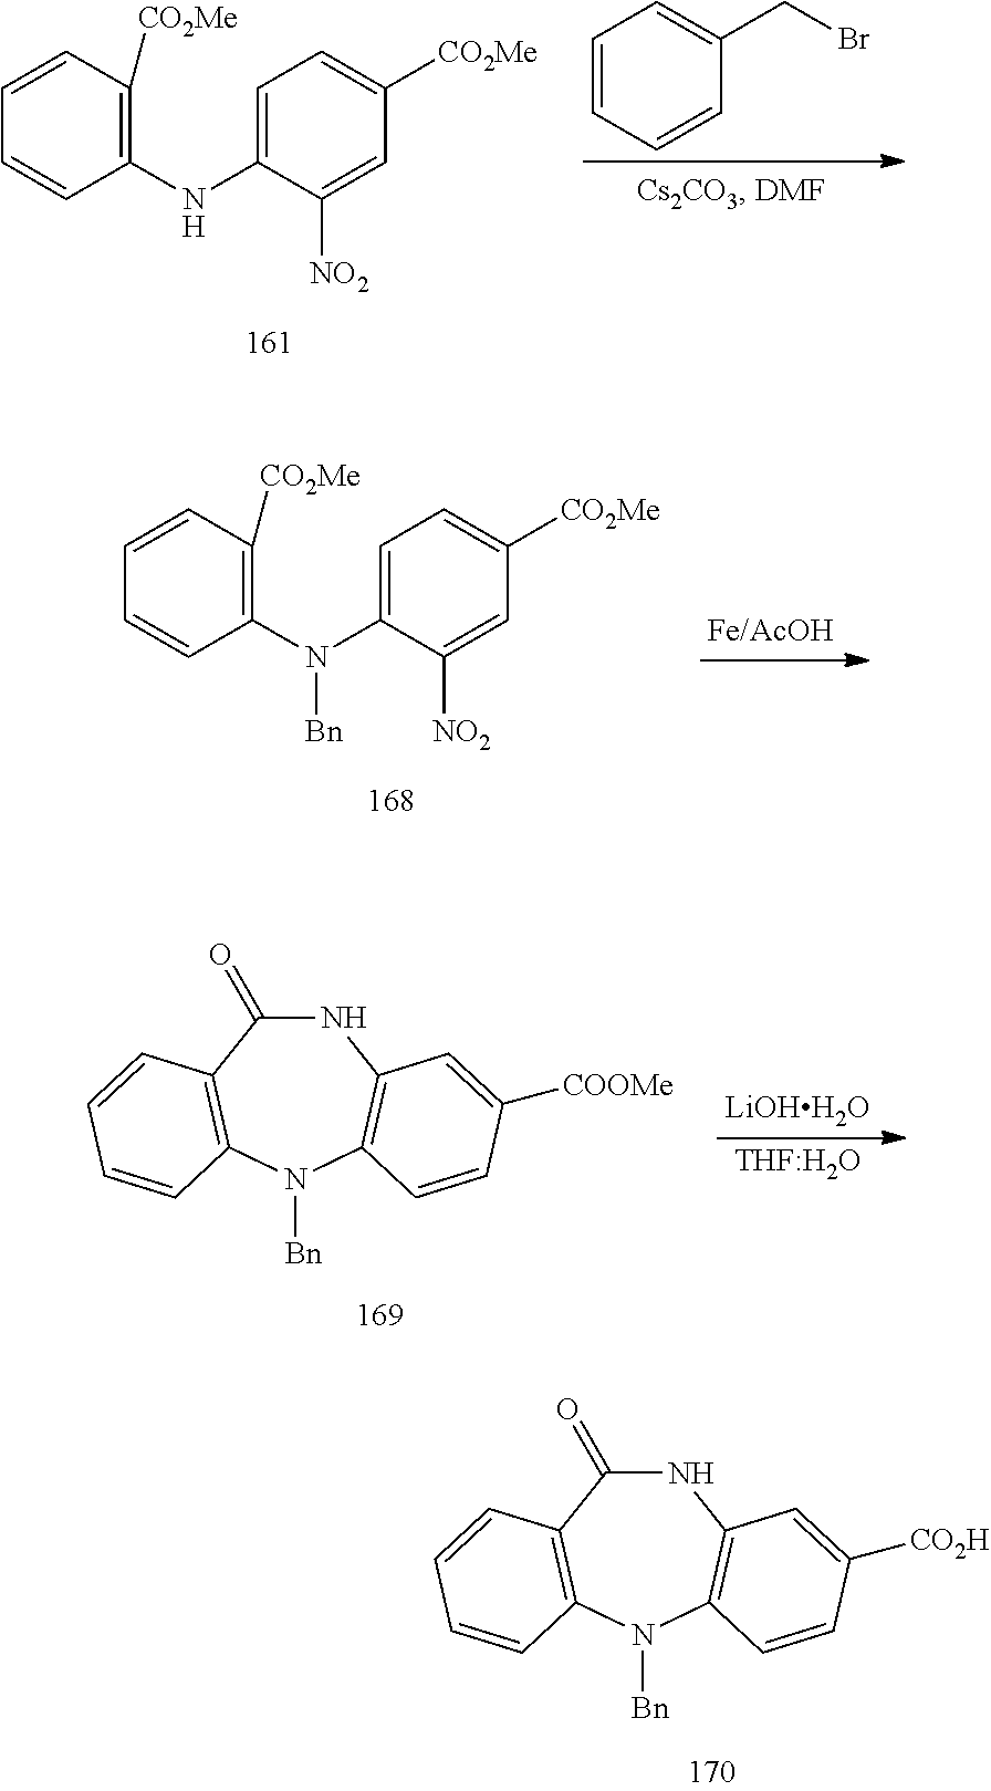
C1=CC([CO2Me])=C(N(C2=CC=C([CO2Me])C=C2[NO2])[Bn])C=C1.N1C(=O)C2=C(N([Bn])C3=C1C=C([CO2H])C=C3)C=CC=C2.[LiOHH2O].[THF:H2O].N1C(=O)C2=C(N([Bn])C3=C1C=C([COOMe])C=C3)C=CC=C2.C1=CC([CO2Me])=C(NC2=CC=C([CO2Me])C=C2[NO2])C=C1.C1=CC=CC(CBr)=C1
